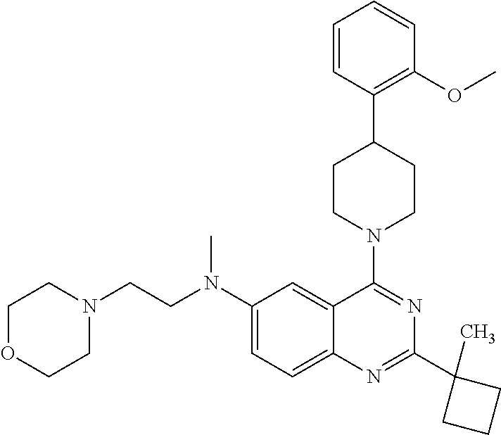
C1(N(CCN2CCOCC2)C)=CC=C2C(=C1)C(N1CCC(C3=C(OC)C=CC=C3)CC1)=NC(C1(C)CCC1)=N2
